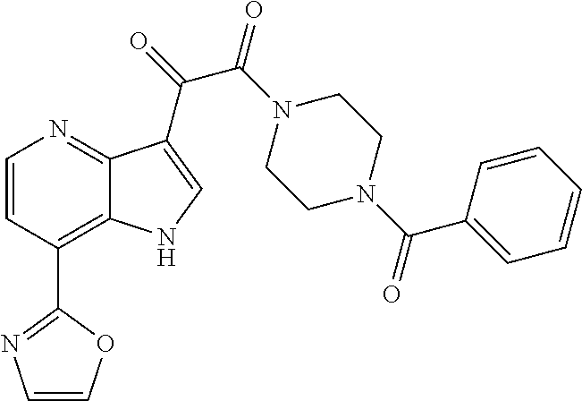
C1=CC(C2=NC=CO2)=C2C(=N1)C(C(=O)C(N1CCN(C(C3=CC=CC=C3)=O)CC1)=O)=CN2
